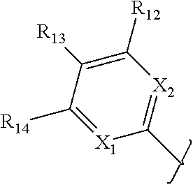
C1([R12])=C([R13])C([R14])=[X1]C(C)=[X2]1
